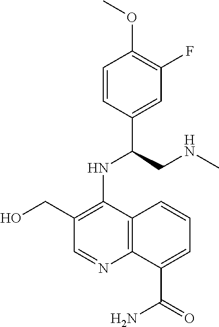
C1=CC(C(CNC)NC2=C(CO)C=NC3=C2C=CC=C3C(=O)N)=CC(F)=C1OC
